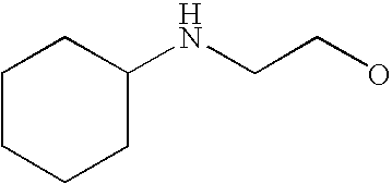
C1(NCCO)CCCCC1
